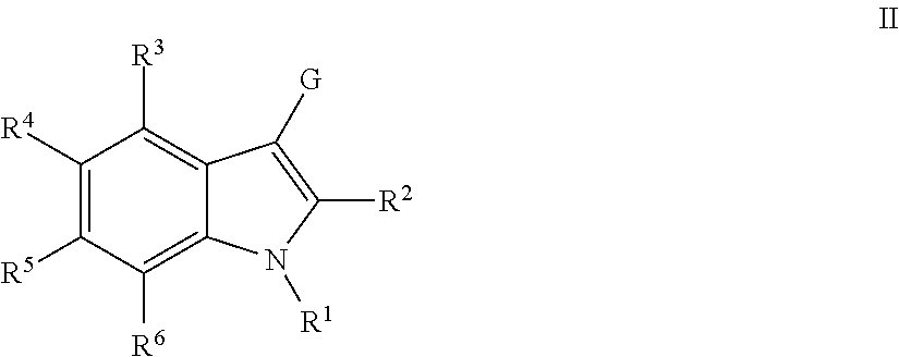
C1([R4])=C([R5])C([R6])=C2C(=C1[R3])C([G])=C([R2])N2[R1]
